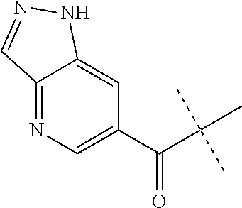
C(C(C)(C)C)(C1=CN=C2C(=C1)NN=C2)=O
